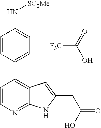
C1=CC(C2=C3C(=NC=C2)NC(CC(=O)O)=C3)=CC=C1N[SO2Me].[F3C]C(=O)O
